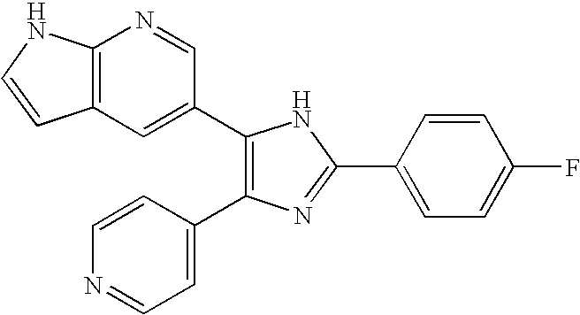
C1(C2=CC3=C(N=C2)NC=C3)=C(C2=CC=NC=C2)N=C(C2=CC=C(F)C=C2)N1
